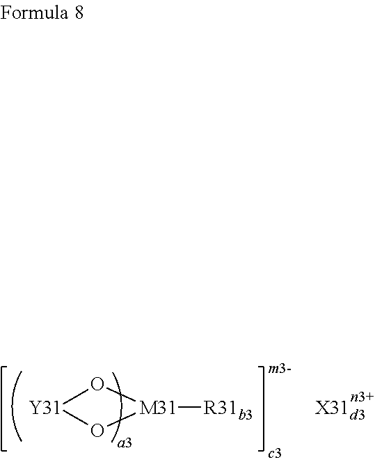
[Y31]1O[M31]([R31b3])O1.[X31d3]
